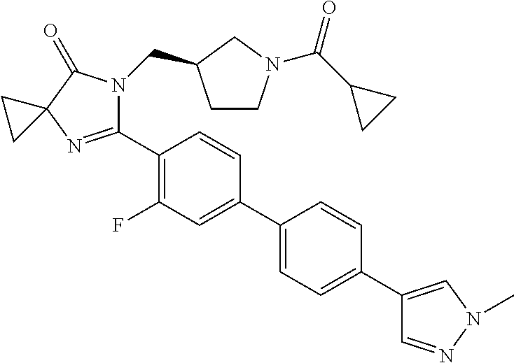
C1(C2=C(F)C=C(C3=CC=C(C4=CN(C)N=C4)C=C3)C=C2)=NC2(C(=O)N1CC1CCN(C(C3CC3)=O)C1)CC2
